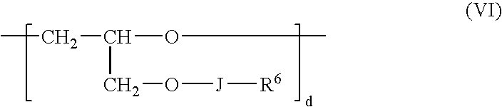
CCC(CO[J][R6])OC
